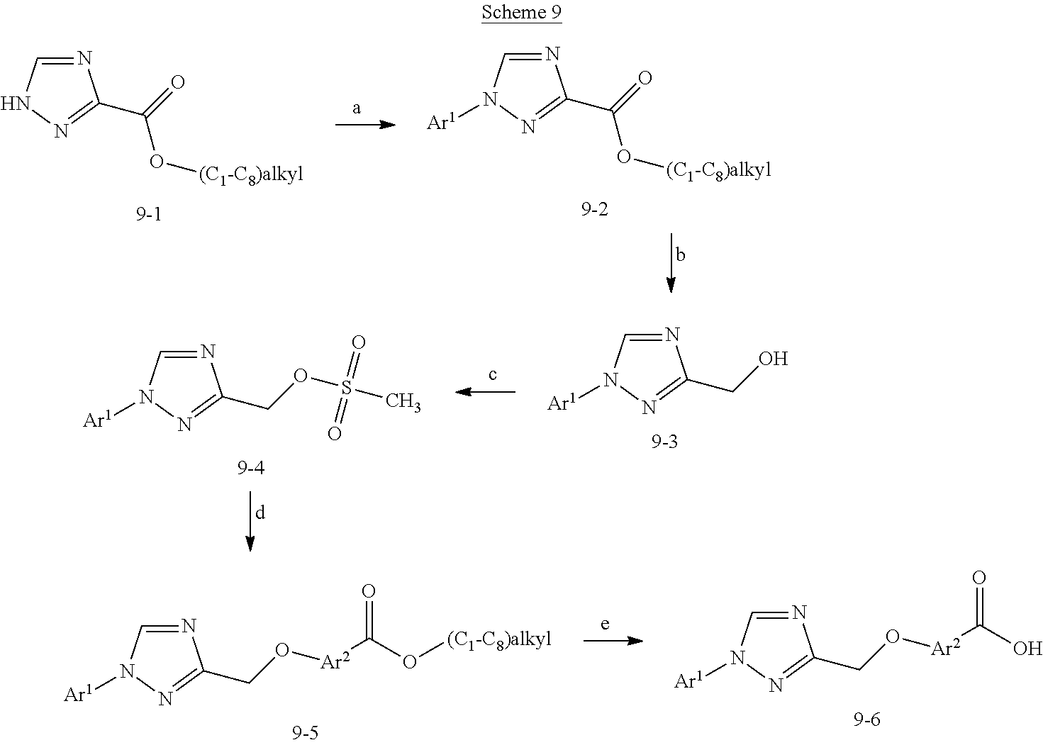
N1=CNN=C1C(O[(C1-C8)alkyl])=O.N1=CN([Ar1])N=C1C(O[(C1-C8)alkyl])=O.N1=CN([Ar1])N=C1CO.N1=CN([Ar1])N=C1COS(C)(=O)=O.N1=CN([Ar1])N=C1CO[Ar2]C(O[(C1-C8)alkyl])=O.N1=CN([Ar1])N=C1CO[Ar2]C(O)=O
